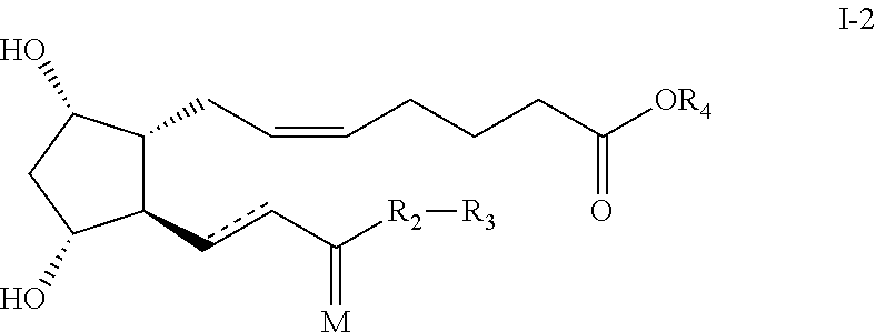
C1(ccC([R2][R3])=[M])C(CC=CCCCC([OR4])=O)C(O)CC1O
